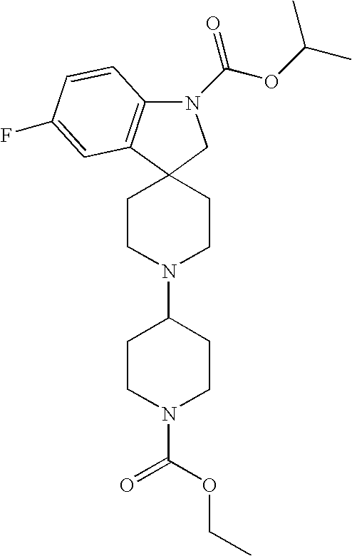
C12(CCN(C3CCN(C(=O)OCC)CC3)CC1)CN(C(OC(C)C)=O)C1=C2C=C(F)C=C1
